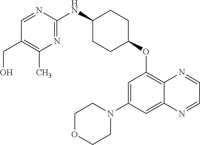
C1=NC(NC2CCC(OC3=C4C(=CC(N5CCOCC5)=C3)N=CC=N4)CC2)=NC(C)=C1CO
